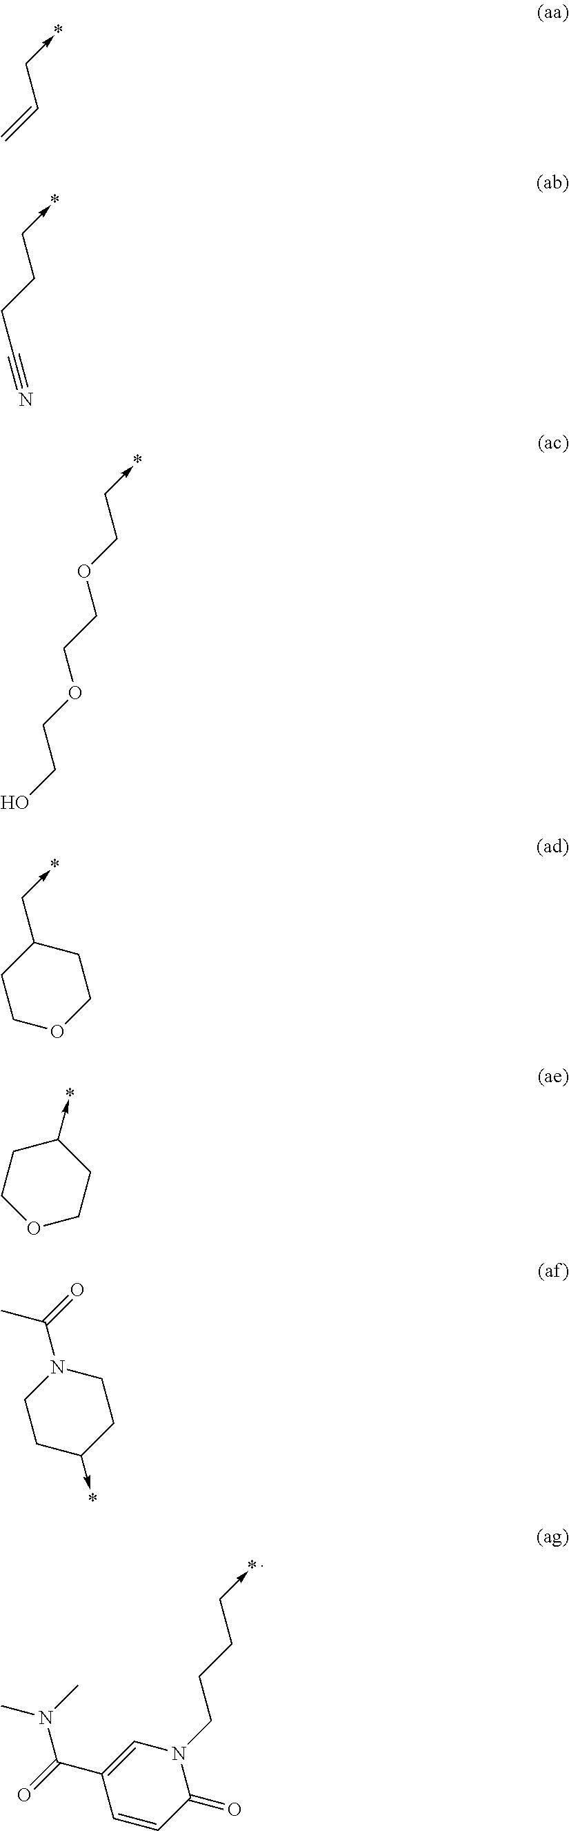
C1(C(=O)N(C)C)=CN(CCCC->*)C(=O)C=C1.C=CC->*.C(CC->*)C#N.O(CC->*)CCOCCO.C1(C->*)CCOCC1.C1(->*)CCOCC1.N1(C(=O)C)CCC(->*)CC1
